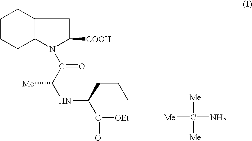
C1CCC2C(C1)CC([COOH])N2C(C(NC(C([OEt])=O)CCC)[Me])=O.[Me]C([Me])([Me])N
